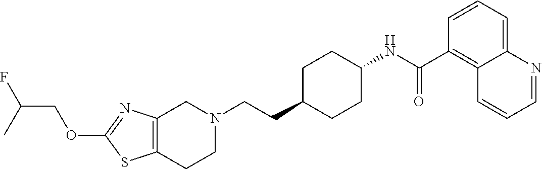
C1(OCC(F)C)=NC2=C(S1)CCN(CCC1CCC(NC(C3=C4C(=CC=C3)N=CC=C4)=O)CC1)C2
